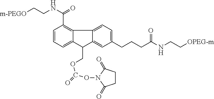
C12=C(C(=O)NCC[m-PEGO])C=CC=C1C(COC(=O)ON1C(=O)CCC1=O)C1=CC(CCCC(NCC[OPEG-m])=O)=CC=C21
